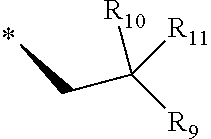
C(C([R9])([R11])[R10])C
